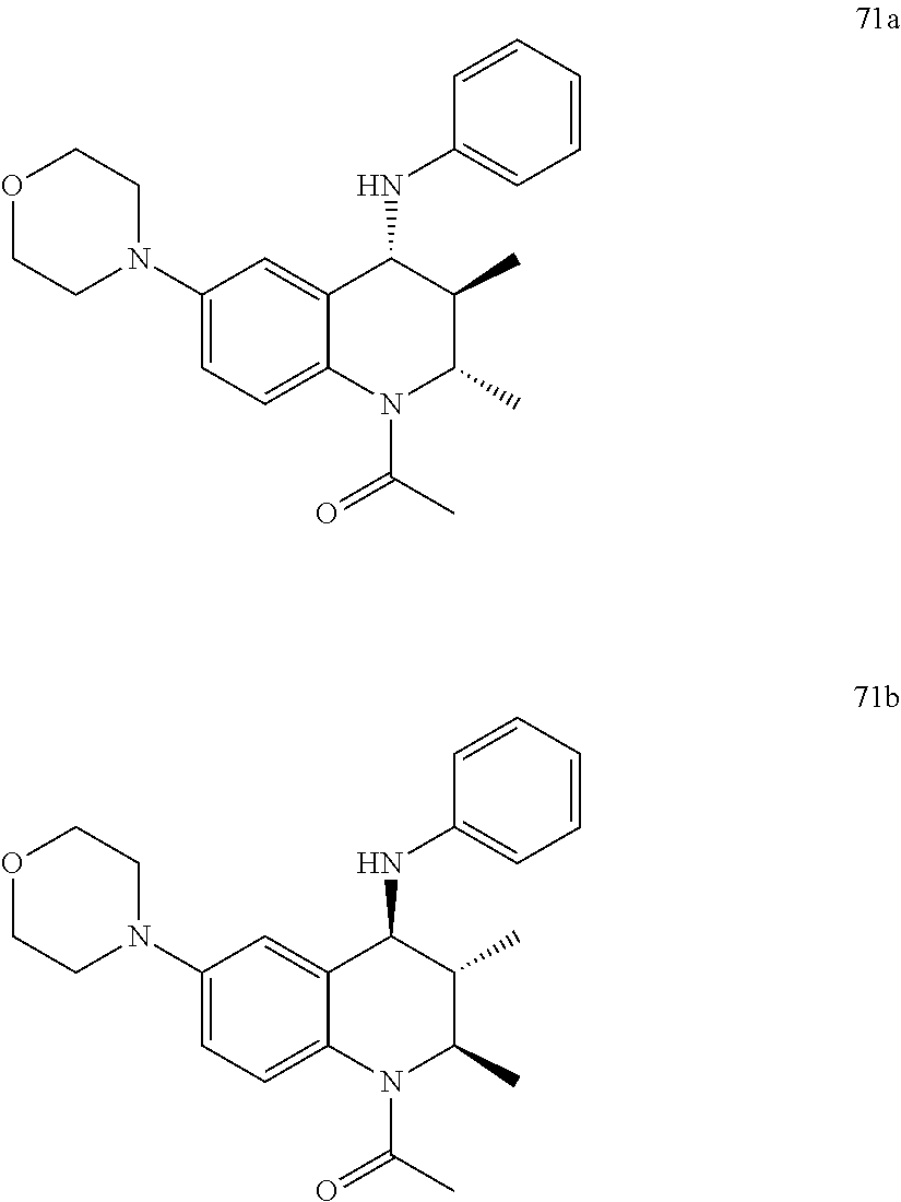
C1(N2CCOCC2)=CC=C2C(=C1)C(NC1=CC=CC=C1)C(C)C(C)N2C(C)=O.C1(N2CCOCC2)=CC=C2C(=C1)C(NC1=CC=CC=C1)C(C)C(C)N2C(C)=O
